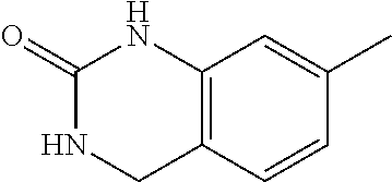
C12=C(C=CC(C)=C1)CNC(=O)N2
